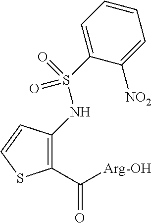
C1(C([Arg-OH])=O)=C(NS(C2=CC=CC=C2[NO2])(=O)=O)C=CS1
